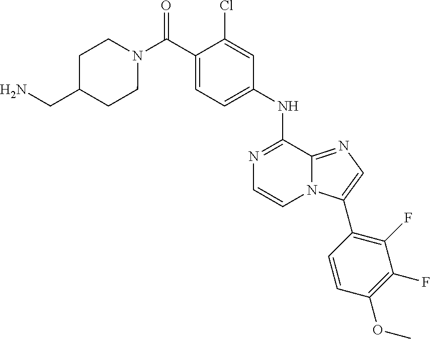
N1=C(NC2=CC=C(C(N3CCC(CN)CC3)=O)C(Cl)=C2)C2=NC=C(C3=C(F)C(F)=C(OC)C=C3)N2C=C1
